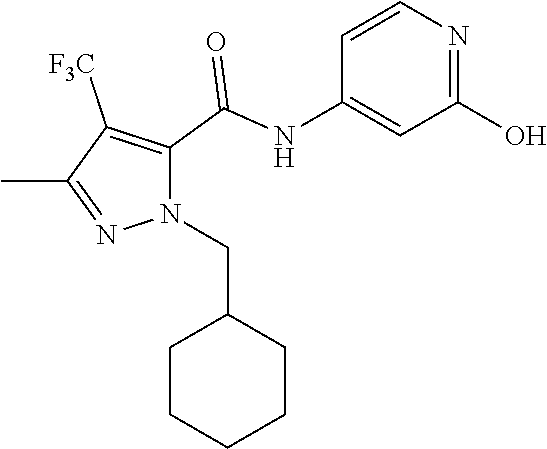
C1=CN=C(O)C=C1NC(=O)C1=C([F3C])C(C)=NN1CC1CCCCC1
